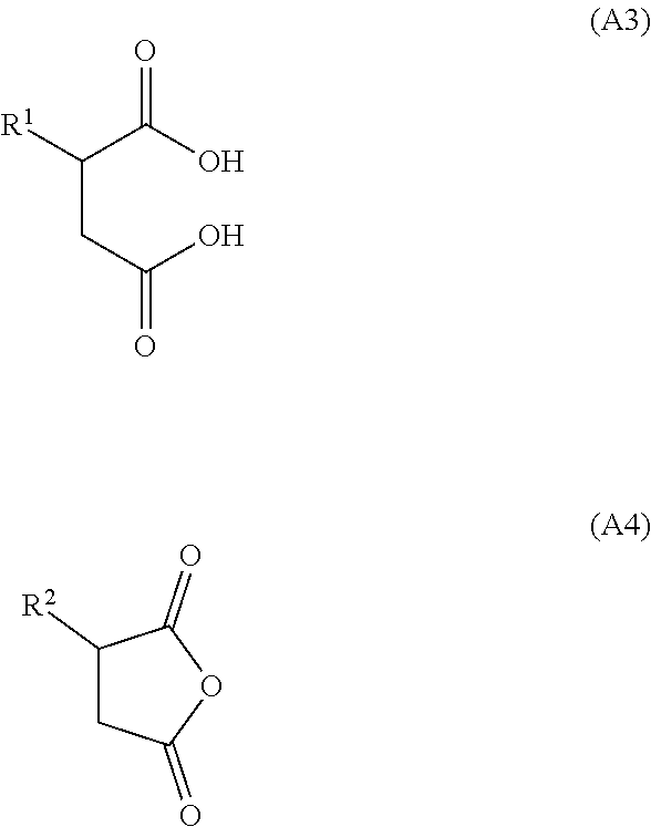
C1C([R2])C(=O)OC1=O.C(C(C(O)=O)[R1])C(O)=O
